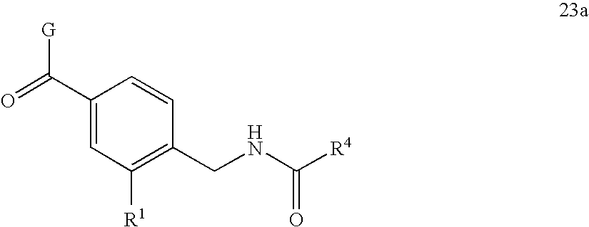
C1(C(=O)[G])=CC([R1])=C(CNC([R4])=O)C=C1
